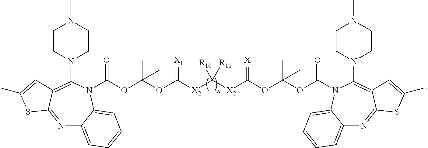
N1=C2C(=C(N3CCN(C)CC3)N(C(OC(OC([X2]C([X2]C(OC(OC(N3C(N4CCN(C)CC4)=C4C(=NC5=CC=CC=C53)SC(C)=C4)=O)(C)C)=[X1])([R10])[R11])=[X1])(C)C)=O)C3=CC=CC=C13)C=C(C)S2
